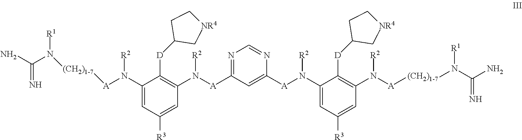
NC(N([(CH2)1-7][A]N([R2])C1=CC([R3])=CC(N([R2])[A]C2=NC=NC([A]N([R2])C3=CC([R3])=CC(N([R2])[A][(CH2)1-7]N(C(=N)N)[R1])=C3[D]C3C[NR4]CC3)=C2)=C1[D]C1C[NR4]CC1)[R1])=N
